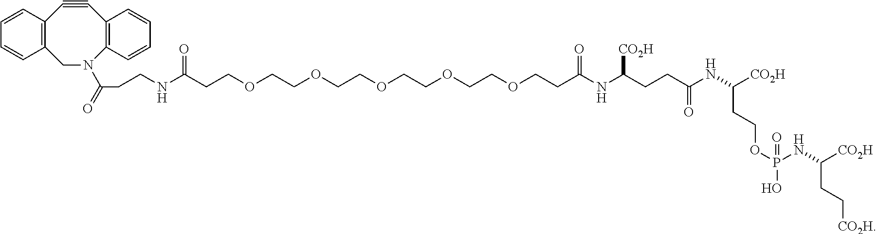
C1#CC2=C(C=CC=C2)N(C(CCNC(CCOCCOCCOCCOCCOCCC(NC(CCC(NC([CO2H])CCOP(O)(NC([CO2H])CC[CO2H])=O)=O)[CO2H])=O)=O)=O)CC2=C1C=CC=C2
